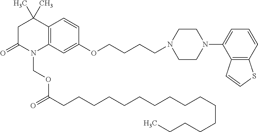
C1C(=O)N(COC(CCCCCCCCCCCCCCCC)=O)C2=C(C1(C)C)C=CC(OCCCCN1CCN(C3=CC=CC4=C3C=CS4)CC1)=C2
